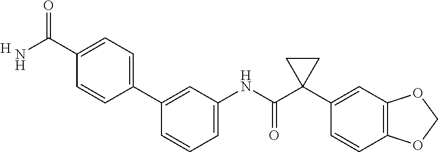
C1=C(NC(C2(C3=CC4=C(C=C3)OCO4)CC2)=O)C=C(C2=CC=C(C(N)=O)C=C2)C=C1.[H]
